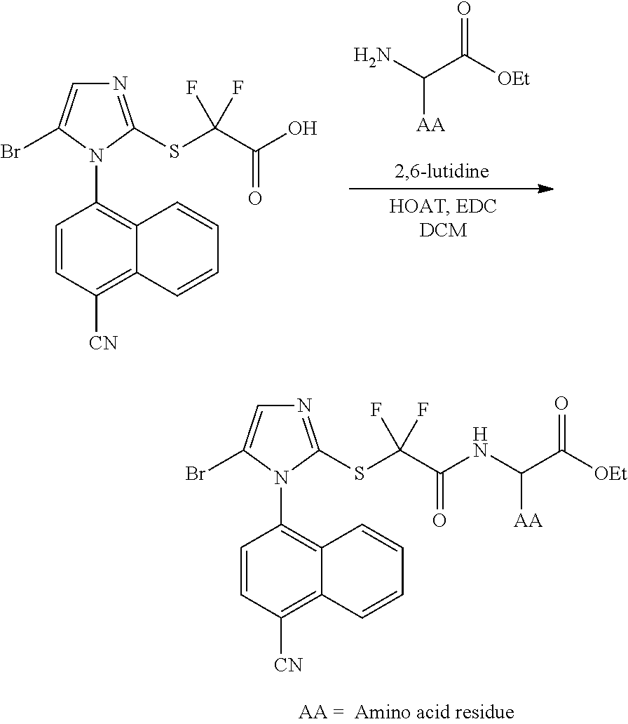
[AA]C(N)C([OEt])=O.C1=CC([CN])=C2C(=C1N1C(SC(C(O)=O)(F)F)=NC=C1Br)C=CC=C2.C1=CC([CN])=C2C(=C1N1C(SC(C(NC(C([OEt])=O)[AA])=O)(F)F)=NC=C1Br)C=CC=C2
